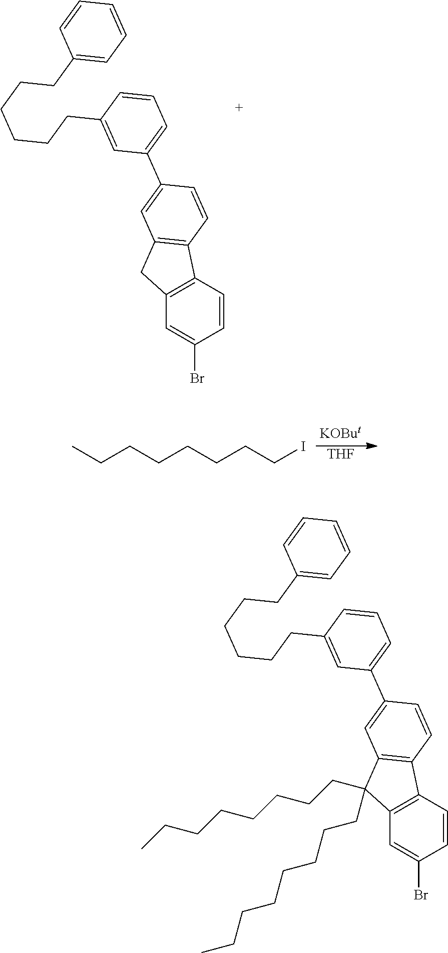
C12=C(C=CC(Br)=C1)C1=C(C2)C=C(C2=CC=CC(CCCCCCC3=CC=CC=C3)=C2)C=C1.[THF].CCCCCCCCI.C12=C(C=CC(Br)=C1)C1=C(C2(CCCCCCCC)CCCCCCCC)C=C(C2=CC=CC(CCCCCCC3=CC=CC=C3)=C2)C=C1
